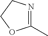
C1(C)=NCCO1
